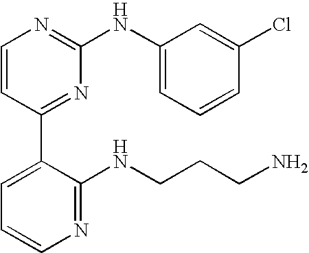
C1=CC(C2=CC=CN=C2NCCCN)=NC(NC2=CC=CC(Cl)=C2)=N1
